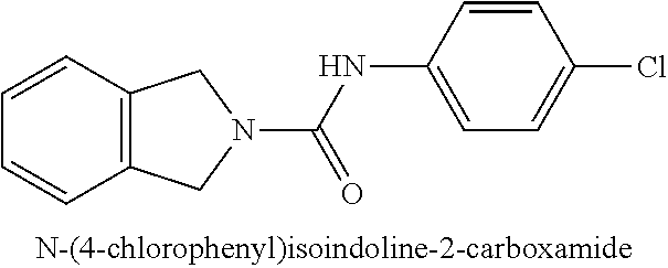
C1=CC=CC2=C1CN(C(NC1=CC=C(Cl)C=C1)=O)C2
